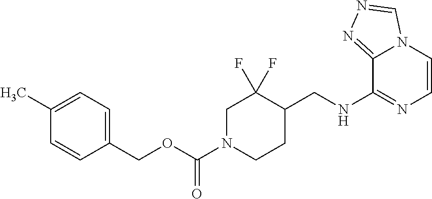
C1=CN2C=NN=C2C(NCC2CCN(C(OCC3=CC=C(C)C=C3)=O)CC2(F)F)=N1
